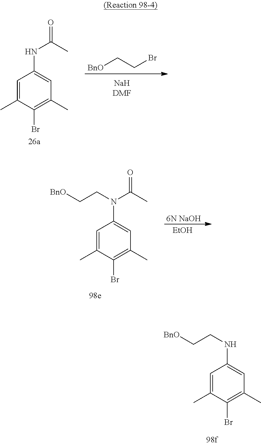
C1=C(C)C(Br)=C(C)C=C1NC(=O)C.[BnO]CCBr.C1=C(C)C(Br)=C(C)C=C1N(C(=O)C)CC[BnO].[6N NaOH].[EtOH].C1=C(C)C(Br)=C(C)C=C1NCC[BnO]
